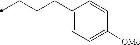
C(CCC1=CC=C([OMe])C=C1)C
